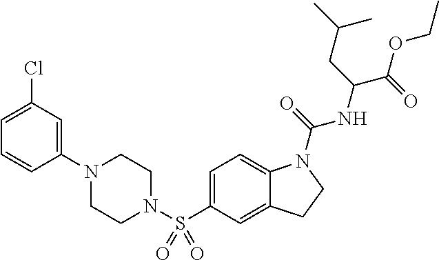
C1(N2CCN(S(C3=CC=C4C(=C3)CCN4C(=O)NC(CC(C)C)C(OCC)=O)(=O)=O)CC2)=CC(Cl)=CC=C1
